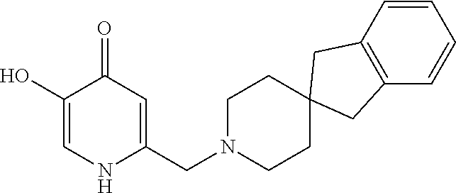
C1(O)=CNC(CN2CCC3(CC2)CC2=C(C=CC=C2)C3)=CC1=O
